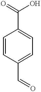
C1=CC(C(=O)O)=CC=C1C=O
